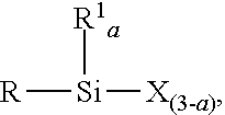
[R][Si]([R1a])[X(3-a)]
